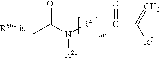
CC(N([R4]C(C(=C)[R7])=O)[R21])=O
